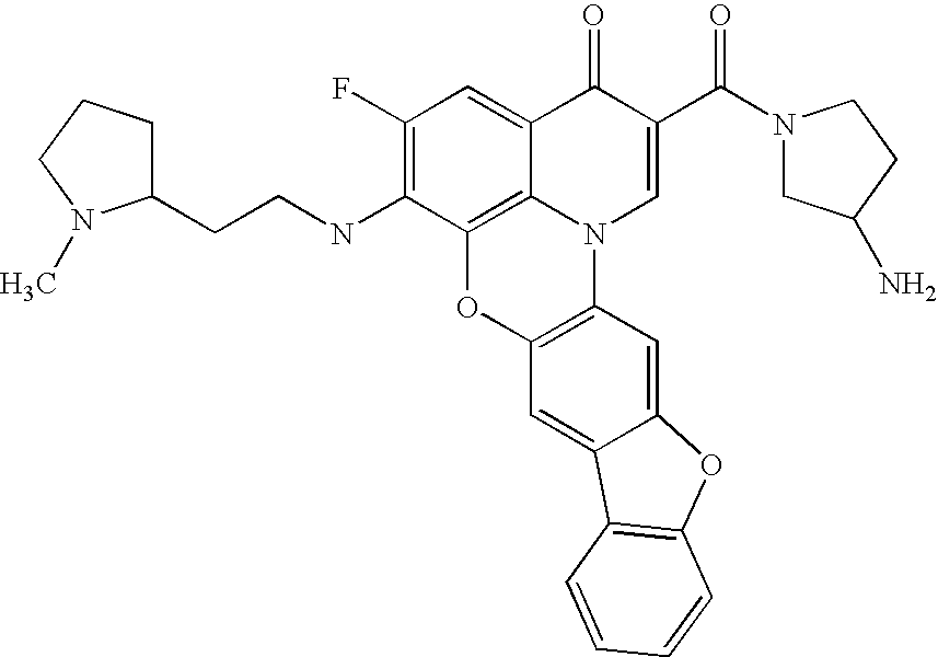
C12=C3C(=CC(F)=C1NCCC1CCCN1C)C(=O)C(C(=O)N1CC(N)CC1)=CN3C1=C(O2)C=C2C(=C1)OC1=C2C=CC=C1
